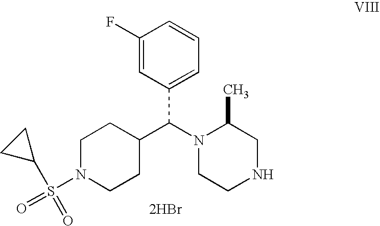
N1(C(C2CCN(S(=O)(=O)C3CC3)CC2)C2=CC=CC(F)=C2)CCNCC1C.[2HBr]
